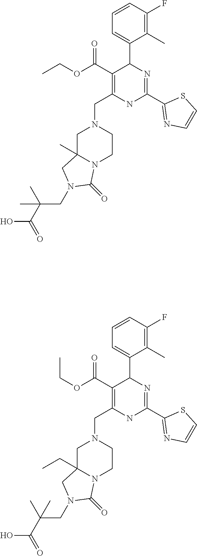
C1C2(C)N(CCN1CC1=C(C(OCC)=O)C(C3=CC=CC(F)=C3C)N=C(C3=NC=CS3)N1)C(=O)N(CC(C(=O)O)(C)C)C2.C1C2(CC)N(CCN1CC1=C(C(OCC)=O)C(C3=CC=CC(F)=C3C)N=C(C3=NC=CS3)N1)C(=O)N(CC(C(=O)O)(C)C)C2
